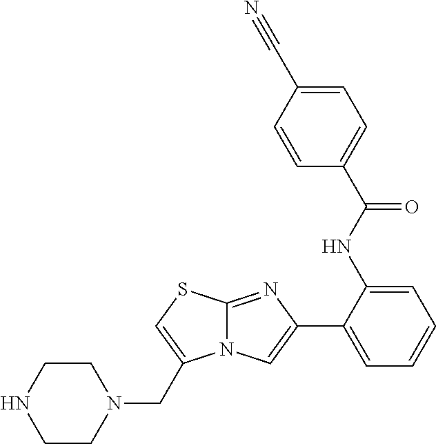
C12=NC(C3=CC=CC=C3NC(C3=CC=C(C#N)C=C3)=O)=CN1C(CN1CCNCC1)=CS2
